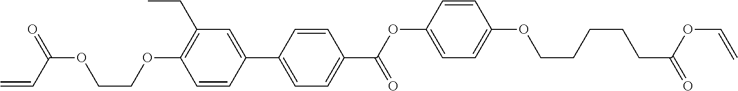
C1=CC(C2=CC=C(C(=O)OC3=CC=C(OCCCCCC(=O)OC=C)C=C3)C=C2)=CC(CC)=C1OCCOC(C=C)=O
